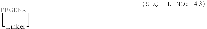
[PRGDNXP]1C[Linker]C1
